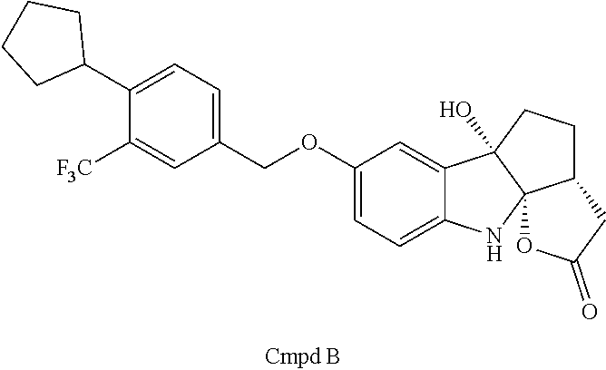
C1(COC2=CC=C3C(=C2)C2(O)C4(N3)C(CC2)CC(=O)O4)=CC=C(C2CCCC2)C([F3C])=C1
